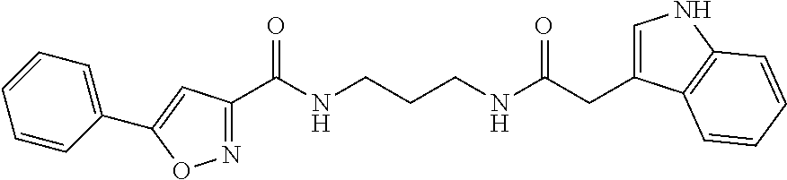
N1=C(C(NCCCNC(CC2=CNC3=C2C=CC=C3)=O)=O)C=C(C2=CC=CC=C2)O1
